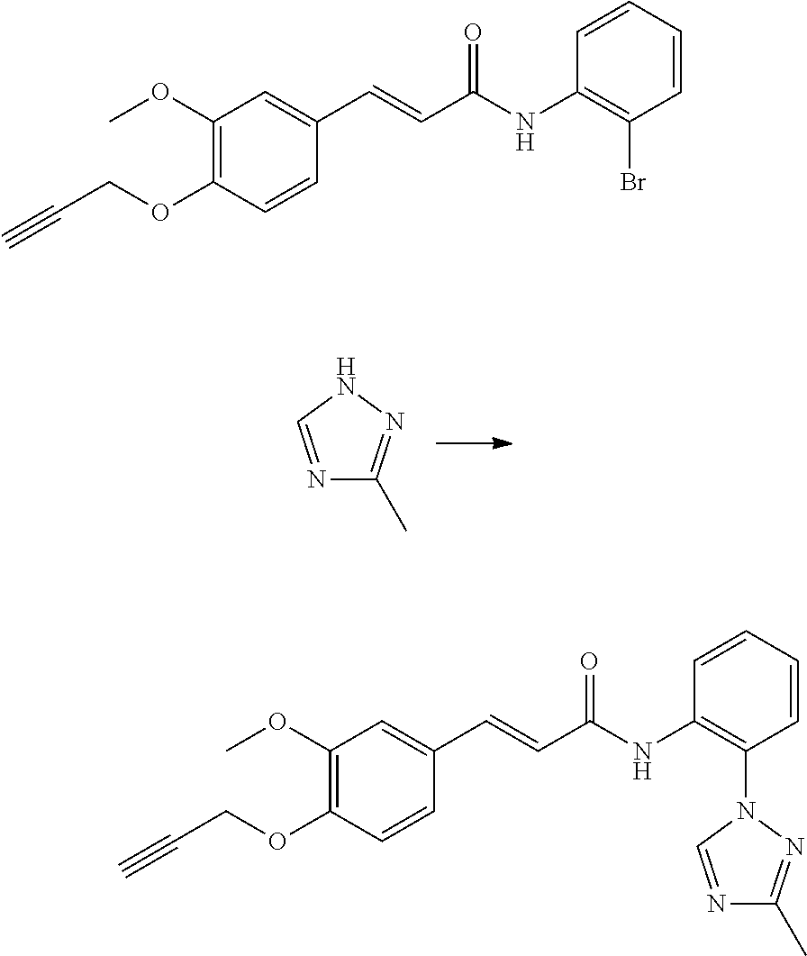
N1=CNN=C1C.C1=CC=CC(NC(C=CC2=CC(OC)=C(OCC#C)C=C2)=O)=C1Br.C1=CC=CC(NC(C=CC2=CC(OC)=C(OCC#C)C=C2)=O)=C1N1N=C(C)N=C1
